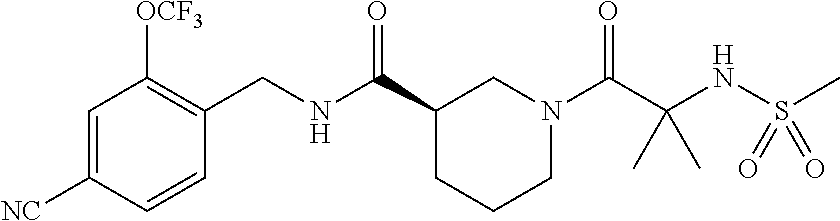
C1=C([NC])C=CC(CNC(C2CCCN(C(C(NS(C)(=O)=O)(C)C)=O)C2)=O)=C1[OCF3]
